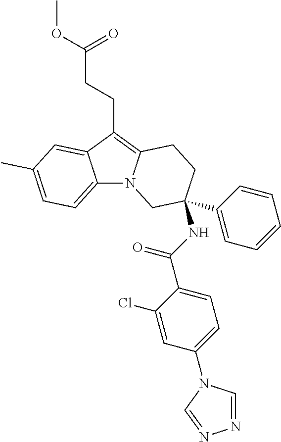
C12=CC=C(C)C=C1C(CCC(OC)=O)=C1N2CC(C2=CC=CC=C2)(NC(C2=CC=C(N3C=NN=C3)C=C2Cl)=O)CC1
